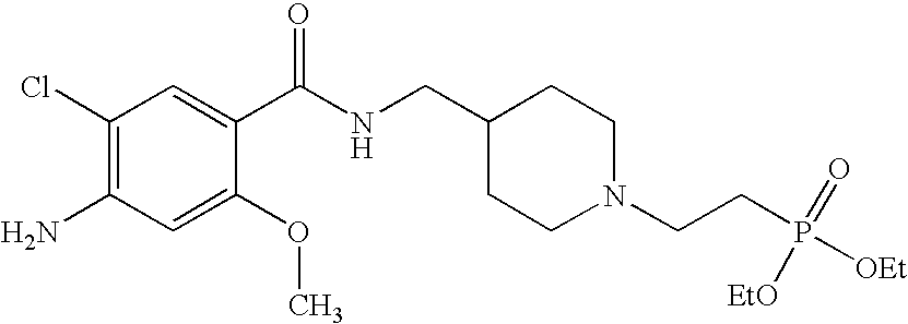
C1(CNC(C2=CC(Cl)=C(N)C=C2OC)=O)CCN(CCP([OEt])(=O)[EtO])CC1
